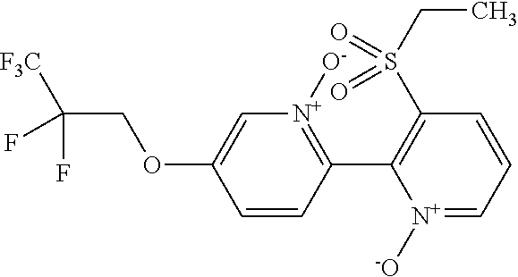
C1=C(OCC([F3C])(F)F)C=CC(C2=C(S(CC)(=O)=O)C=CC=[N+]2[-O])=[N+]1[O-]
